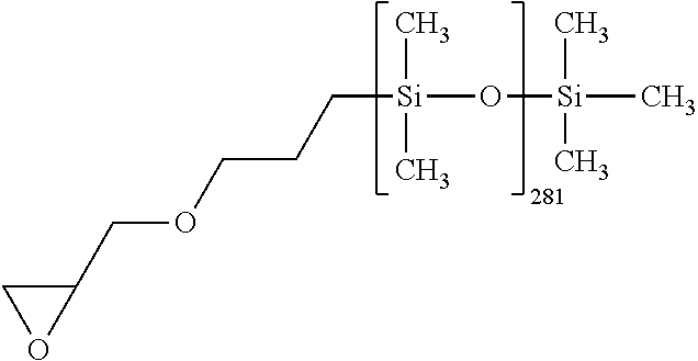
O(CCC[Si](O[Si](C)(C)C)(C)C)CC1CO1
